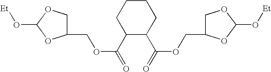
C1(COC(C2CCCCC2C(=O)OCC2COC(O[Et])O2)=O)COC(O[Et])O1
